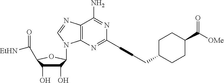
C1(O)C(O)C(C(=O)[EtHN])OC1N1C2=C(C(N)=NC(CCCC3CCC(C(=O)[OMe])CC3)=N2)N=C1
